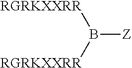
[RGRKXXRR]B([Z])[RGRKXXRR]
